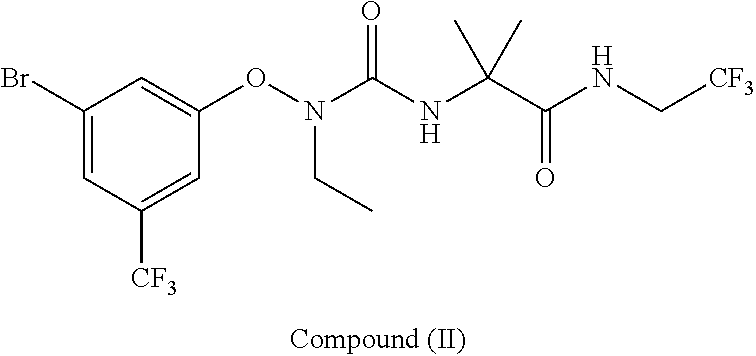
C1(Br)=CC([CF3])=CC(ON(CC)C(=O)NC(C(=O)NC[CF3])(C)C)=C1
